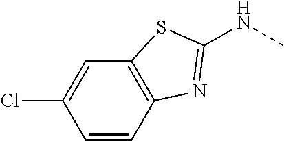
C1=CC2=C(C=C1Cl)SC(NC)=N2
